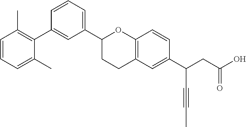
C1(C2CCC3=C(O2)C=CC(C(CC(O)=O)C#CC)=C3)=CC=CC(C2=C(C)C=CC=C2C)=C1
